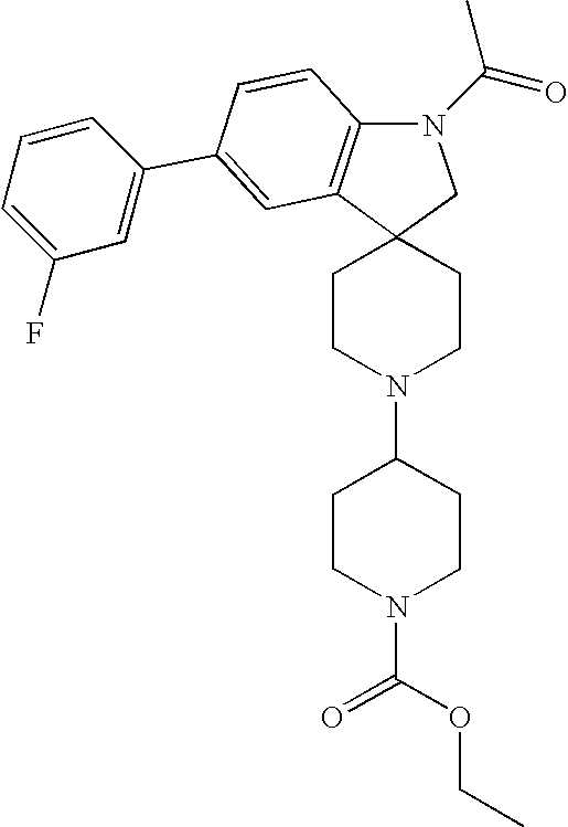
N1(C(=O)C)C2=C(C3(C1)CCN(C1CCN(C(=O)OCC)CC1)CC3)C=C(C1=CC(F)=CC=C1)C=C2
